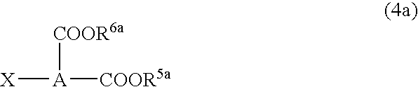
[X][A]([COOR5a])[COOR6a]
